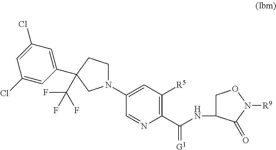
C(NC1CON([R9])C1=O)(C1=C([R5])C=C(N2CCC(C3=CC(Cl)=CC(Cl)=C3)(C(F)(F)F)C2)C=N1)=[G1]
